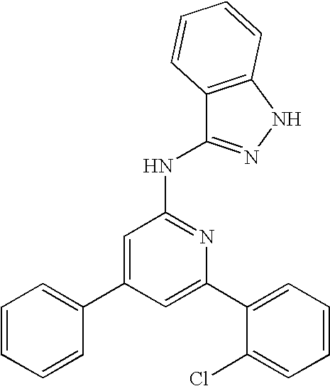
C1=C(C2=CC=CC=C2Cl)N=C(NC2=NNC3=C2C=CC=C3)C=C1C1=CC=CC=C1
